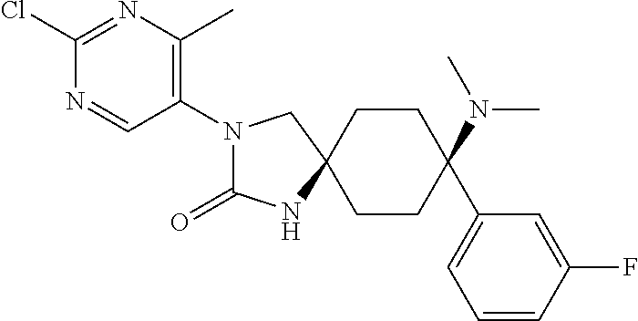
C1CC(N(C)C)(C2=CC=CC(F)=C2)CCC12CN(C1=C(C)N=C(Cl)N=C1)C(=O)N2
